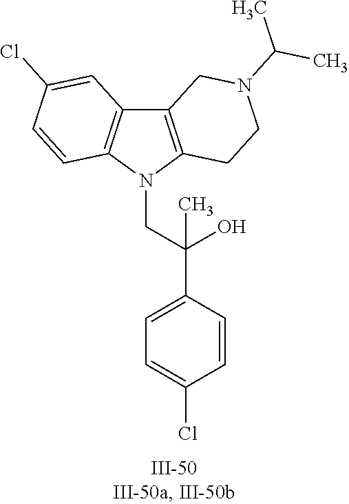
N1(CC(C2=CC=C(Cl)C=C2)(O)C)C2=C(C3=C1C=CC(Cl)=C3)CN(C(C)C)CC2
